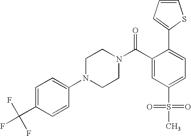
FC(C1=CC=C(N2CCN(C(C3=CC(S(=O)(=O)C)=CC=C3C3=CC=CS3)=O)CC2)C=C1)(F)F
